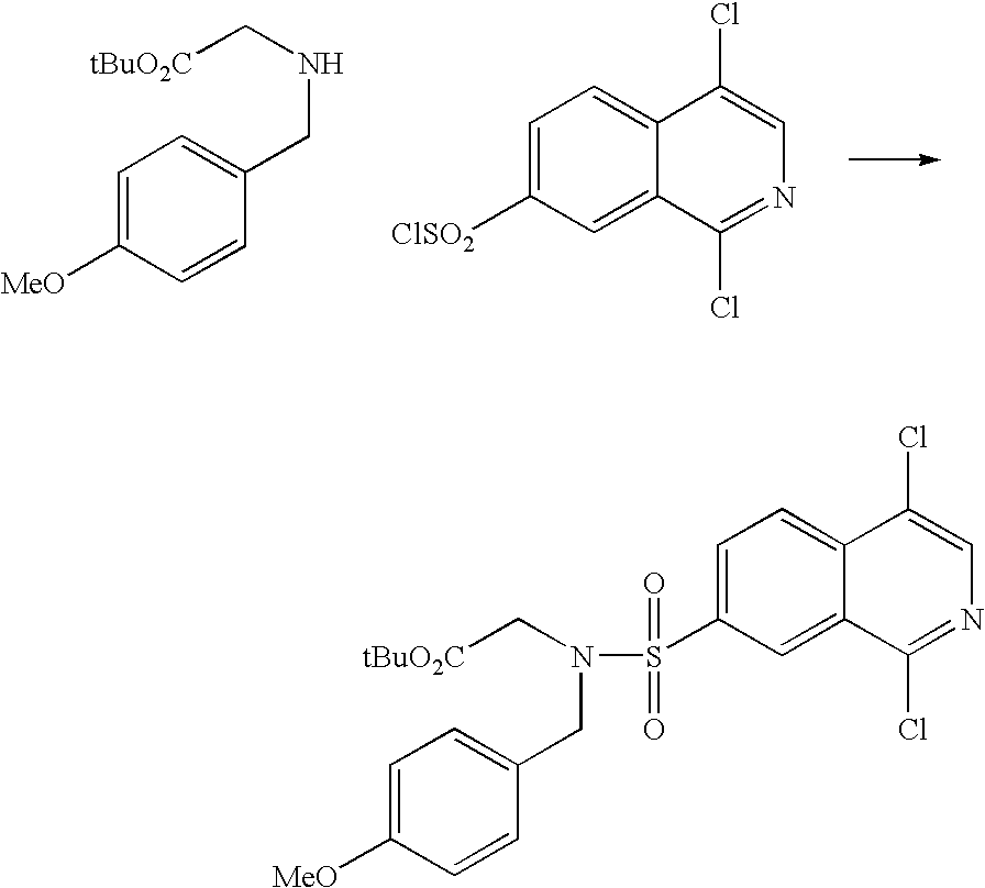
C1=C([ClSO2])C=C2C(=C1)C(Cl)=CN=C2Cl.C1=C([MeO])C=CC(CNC[tBuO2C])=C1.C1=C([MeO])C=CC(CN(C[tBuO2C])S(=O)(=O)C2=CC=C3C(=C2)C(Cl)=NC=C3Cl)=C1
